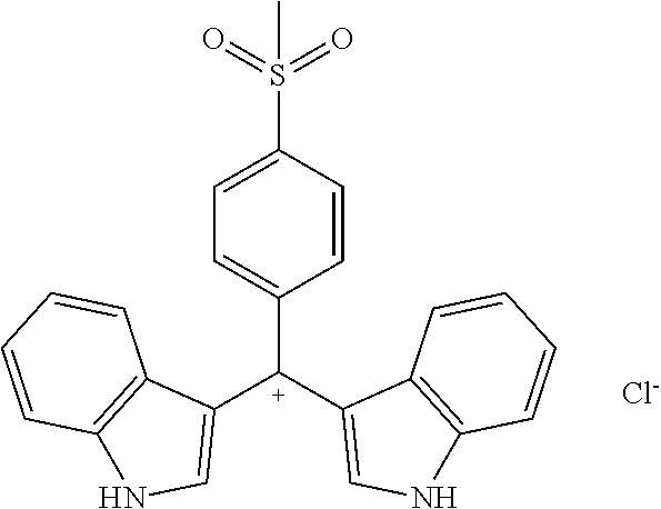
C1=C(S(=O)(=O)C)C=CC([C+](C2=CNC3=C2C=CC=C3)C2=CNC3=C2C=CC=C3)=C1.[Cl-]
